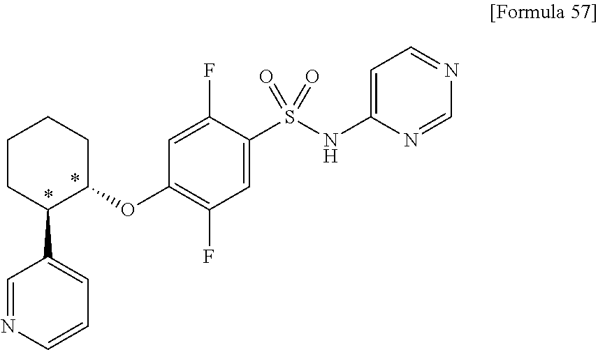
C1(S(NC2=CC=NC=N2)(=O)=O)=CC(F)=C(OC2CCCCC2C2=CC=CN=C2)C=C1F
